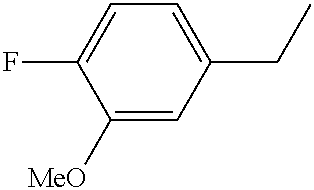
C1([MeO])=CC(CC)=CC=C1F
